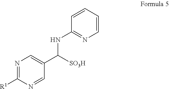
N(C1=NC=CC=C1)C([SO3H])C1=CN=C([R1])N=C1
